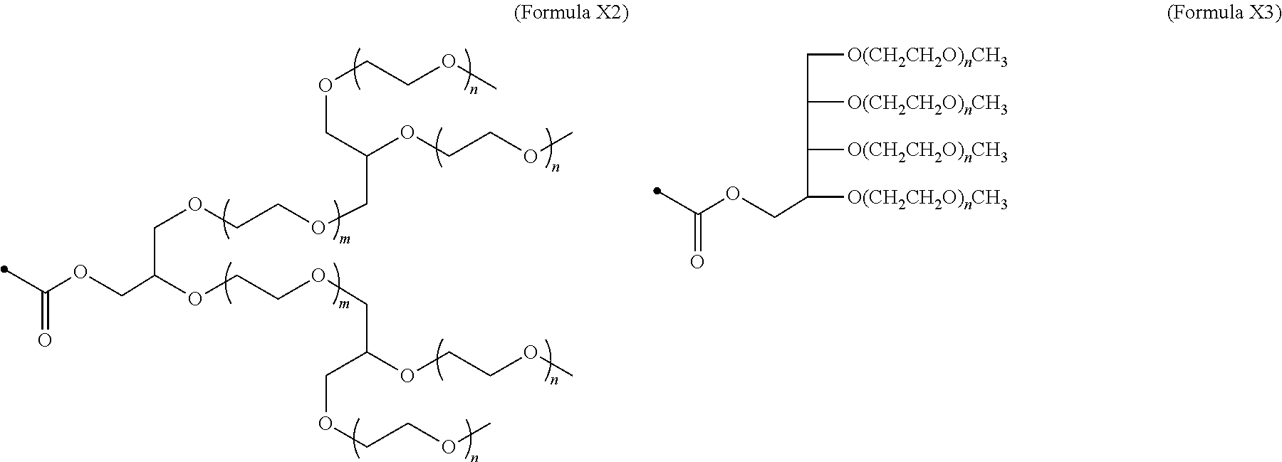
C(OCC(OCCOCC(COCCOC)OCCOC)COCCOCC(OCCOC)COCCOC)(C)=O.C(OCC(C([O(CH2CH2O)nCH3])C([O(CH2CH2O)nCH3])C[O(CH2CH2O)nCH3])[O(CH2CH2O)nCH3])(C)=O
